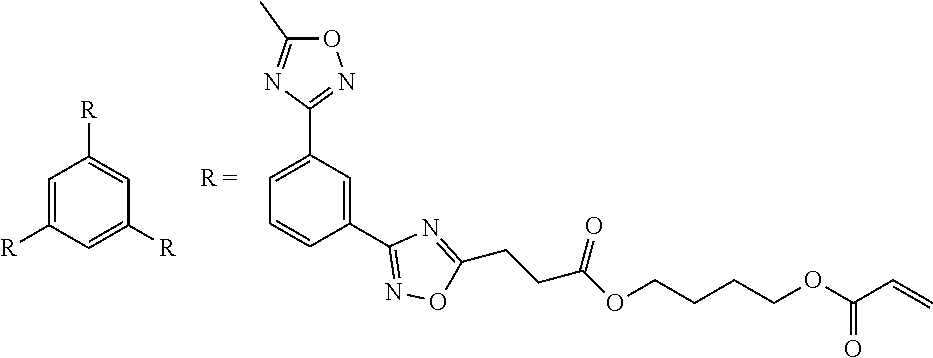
C1(C2=CC=CC(C3=NOC(CCC(OCCCCOC(C=C)=O)=O)=N3)=C2)=NOC(C)=N1.C1=C([R])C=C([R])C=C1[R]
